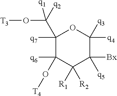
C1(C(O[T3])([q1])[q2])([q7])C([q6])(O[T4])C([R1])([R2])C([Bx])([q5])C([q3])([q4])O1
